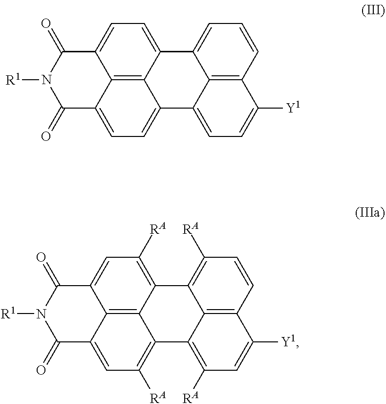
N1([R1])C(=O)C2=CC=C3C4=C2C(=CC=C4C2=CC=CC4=C2C3=CC=C4[Y1])C1=O.N1([R1])C(=O)C2=CC([RA])=C3C4=C2C(=CC([RA])=C4C2=C([RA])C=CC4=C2C3=C([RA])C=C4[Y1])C1=O
